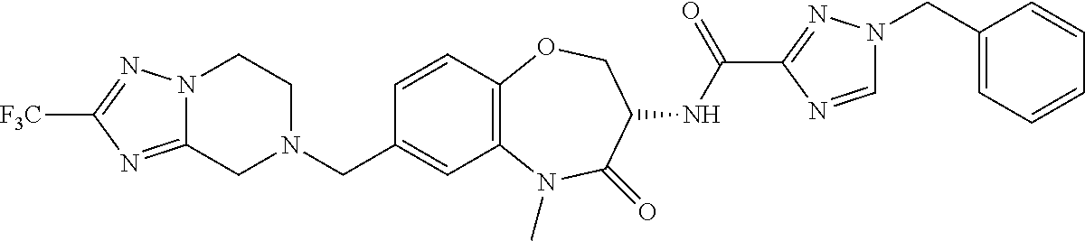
C1=CC2=C(C=C1CN1CCN3C(=NC([F3C])=N3)C1)N(C)C(=O)C(NC(C1=NN(CC3=CC=CC=C3)C=N1)=O)CO2
